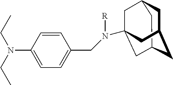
C12CC3CC(C1)CC(N(CC1=CC=C(N(CC)CC)C=C1)[R])(C3)C2
